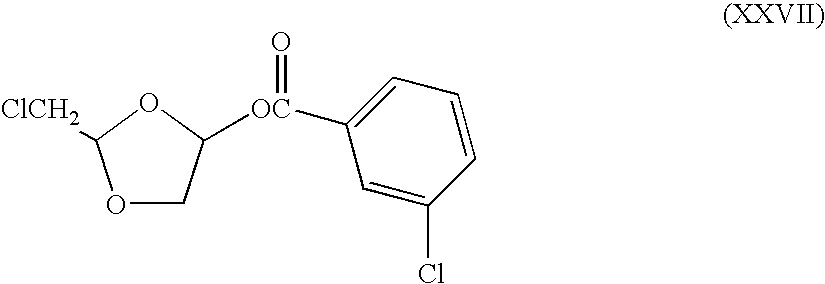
O1CC([OC](C2=CC=CC(Cl)=C2)=O)OC1[ClCH2]
